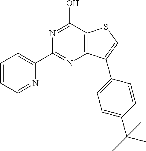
N1=C(O)C2=C(N=C1C1=CC=CC=N1)C(C1=CC=C(C(C)(C)C)C=C1)=CS2
